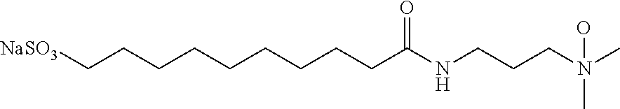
C(CCCCCCC(NCCCN(C)(C)O)=O)CC[NaSO3]
